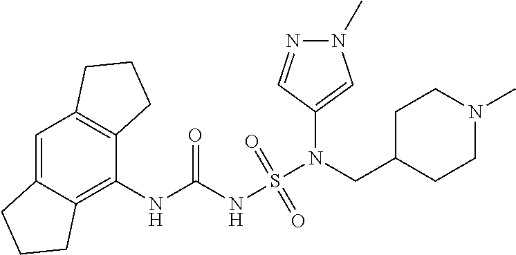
C1(N(S(NC(NC2=C3C(=CC4=C2CCC4)CCC3)=O)(=O)=O)CC2CCN(C)CC2)=CN(C)N=C1
